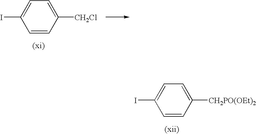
C1=CC([CH2Cl])=CC=C1I.C1=CC([CH2PO(OEt)2])=CC=C1I
